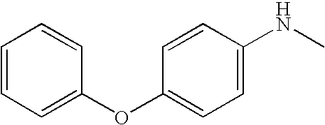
C1(OC2=CC=CC=C2)=CC=C(NC)C=C1
